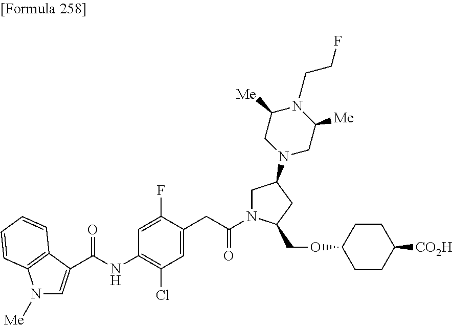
C(NC1=C(Cl)C=C(CC(N2CC(N3CC([Me])N(CCF)C([Me])C3)CC2COC2CCC([CO2H])CC2)=O)C(F)=C1)(=O)C1=CN([Me])C2=C1C=CC=C2
